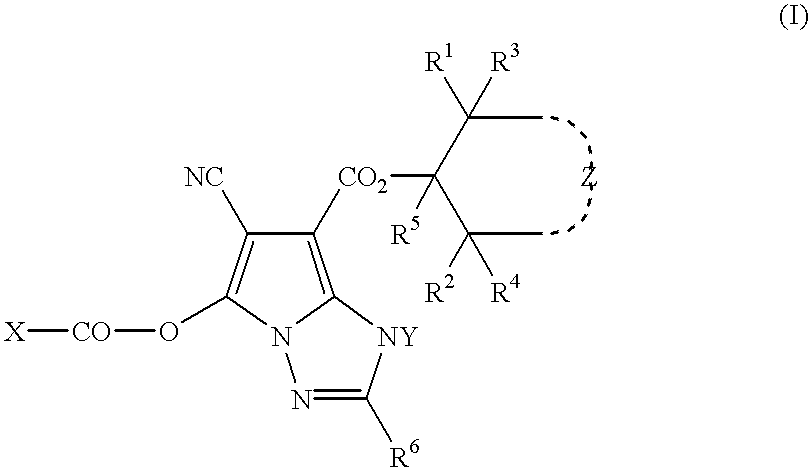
[X][CO]OC1=C([NC])C([CO2]C(C(C)([R1])[R3])(C(C)([R2])[R4])[R5])=C2N1N=C([R6])[NY]2
